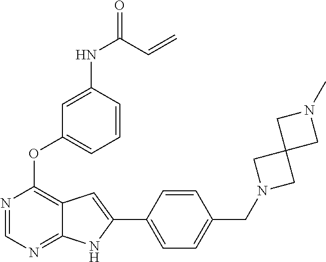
N1=CN=C2C(=C1OC1=CC=CC(NC(=O)C=C)=C1)C=C(C1=CC=C(CN3CC4(C3)CN(C)C4)C=C1)N2
